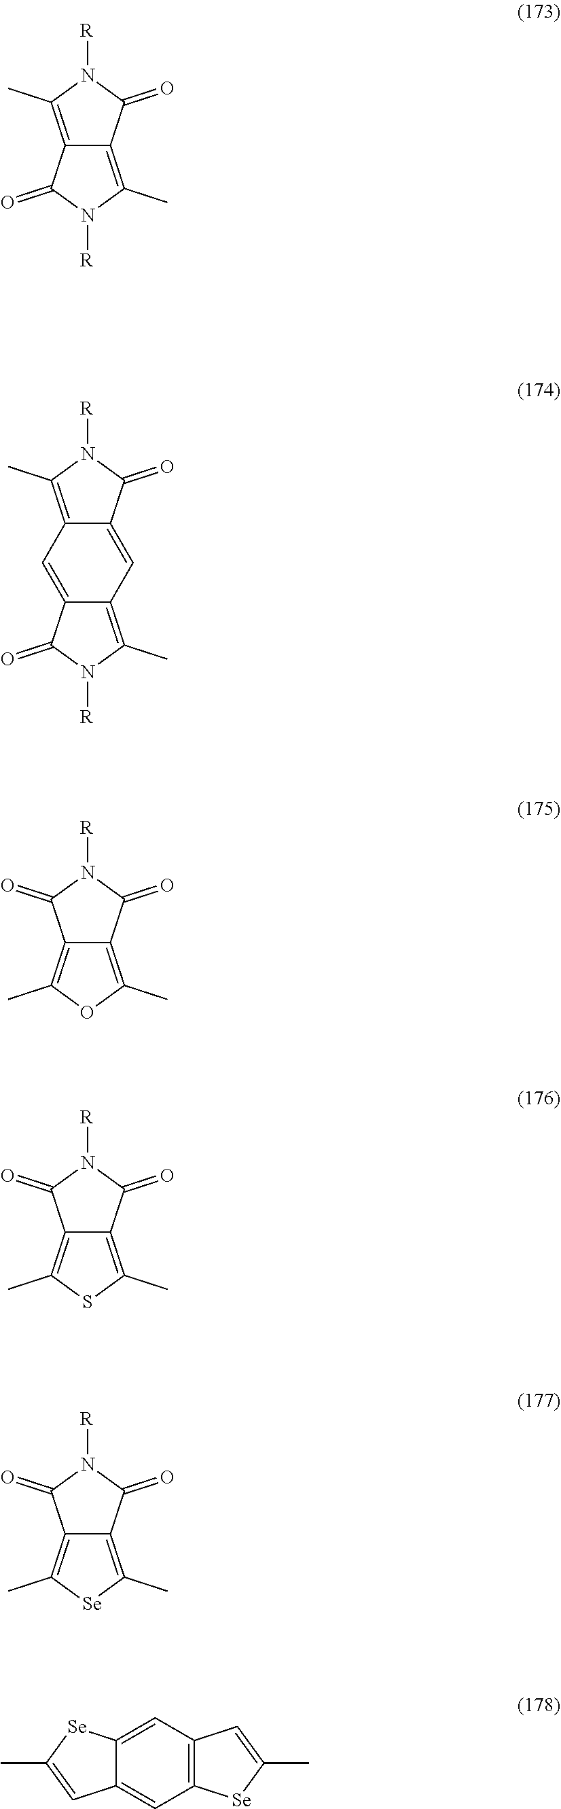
C12=C(C)N([R])C(=O)C1=C(C)N([R])C2=O.C12=C(C)N([R])C(=O)C1=CC1=C(C)N([R])C(=O)C1=C2.C12=C(C)OC(C)=C1C(=O)N([R])C2=O.C12=C(C)SC(C)=C1C(=O)N([R])C2=O.C12=C(C)[Se]C(C)=C1C(=O)N([R])C2=O.C12=CC3=C(C=C1C=C(C)[Se]2)[Se]C(C)=C3
